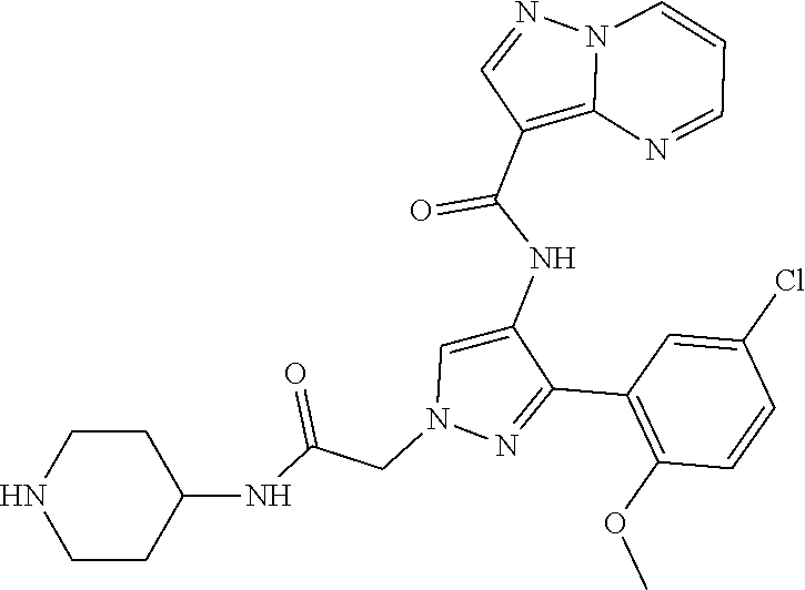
C1(C2=NN(CC(NC3CCNCC3)=O)C=C2NC(C2=C3N(N=C2)C=CC=N3)=O)=C(OC)C=CC(Cl)=C1
